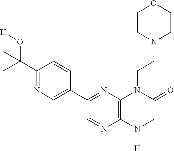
[H].C12=C(NCC(=O)N1CCN1CCOCC1)N=CC(C1=CN=C(C(O[H])(C)C)C=C1)=N2
